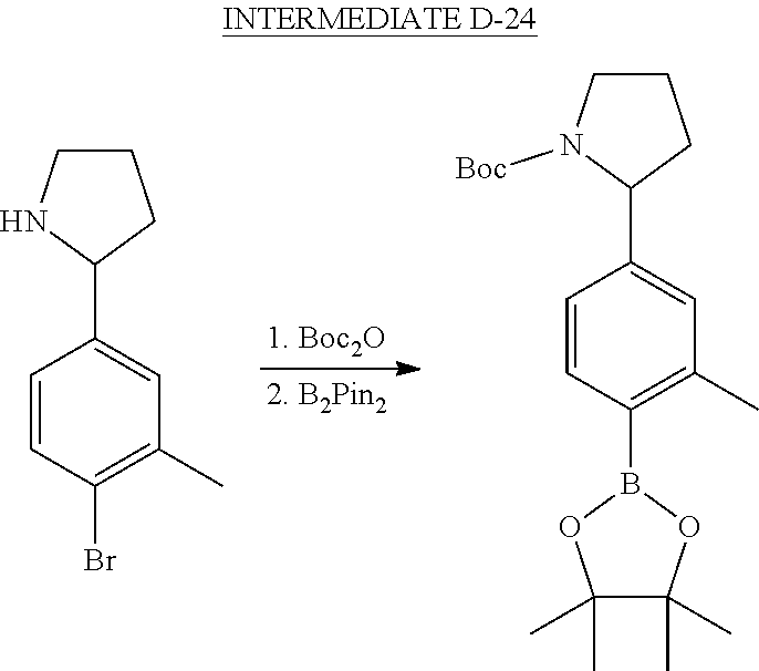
C1=CC(Br)=C(C)C=C1C1CCCN1.C1=CC(B2OC(C)(C)C(C)(C)O2)=C(C)C=C1C1CCCN1[Boc]
